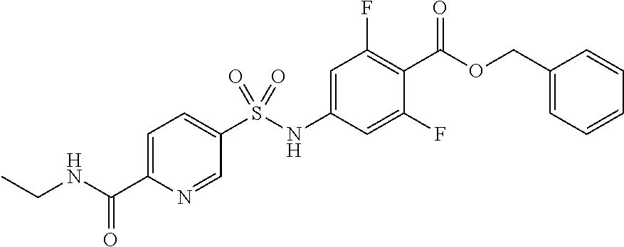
C1=C(C(NCC)=O)N=CC(S(NC2=CC(F)=C(C(OCC3=CC=CC=C3)=O)C(F)=C2)(=O)=O)=C1
